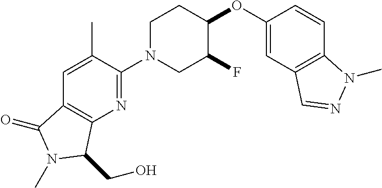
C1(OC2CCN(C3=NC4=C(C(=O)N(C)C4CO)C=C3C)CC2F)=CC2=C(C=C1)N(C)N=C2
